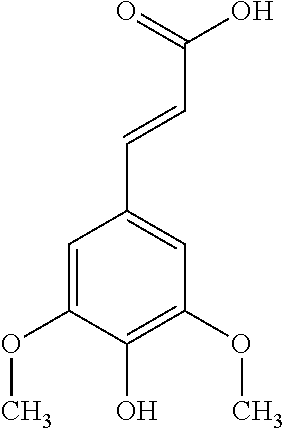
C1=C(OC)C(O)=C(OC)C=C1C=CC(O)=O
